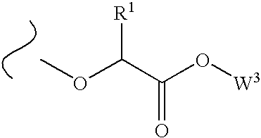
COC(C(O[W3])=O)[R1]
